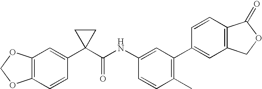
C1(C2=CC3=C(C=C2)C(=O)OC3)=C(C)C=CC(NC(C2(C3=CC4=C(C=C3)OCO4)CC2)=O)=C1
